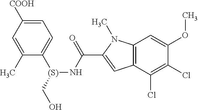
C1=C([COOH])C=C(C)C([(S)](CO)NC(C2=CC3=C(N2C)C=C(OC)C(Cl)=C3Cl)=O)=C1
